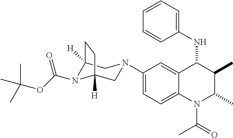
C1(N2CC3([H])N(C(OC(C)(C)C)=O)C([H])(C2)CC3)=CC=C2C(=C1)C(NC1=CC=CC=C1)C(C)C(C)N2C(C)=O
